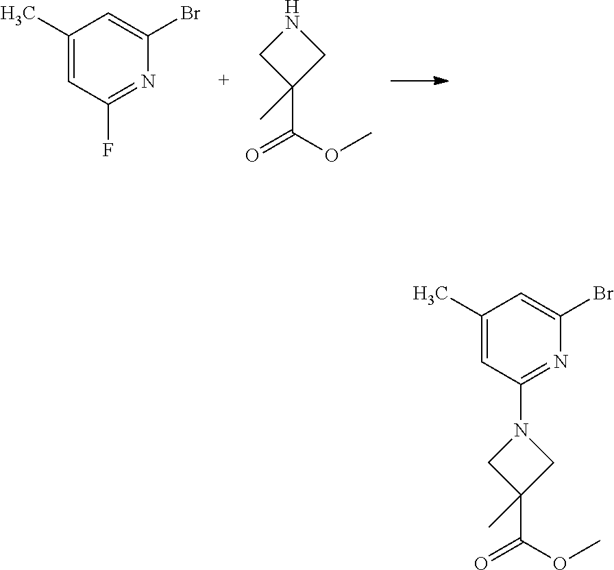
C1(C)=CC(F)=NC(Br)=C1.C1(C(OC)=O)(C)CNC1.C1(C)=CC(N2CC(C(OC)=O)(C)C2)=NC(Br)=C1
